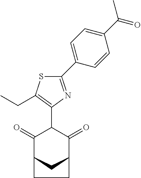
C1(=O)C2CC(C(=O)C1C1=C(CC)SC(C3=CC=C(C(=O)C)C=C3)=N1)CC2
